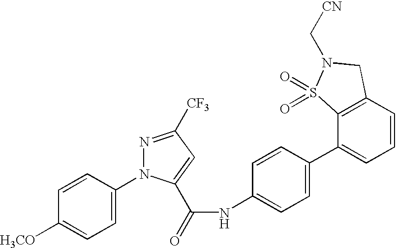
C1=CC(N2N=C([CF3])C=C2C(=O)NC2=CC=C(C3=CC=CC4=C3S(=O)(=O)N(C[CN])C4)C=C2)=CC=C1[H3CO]
